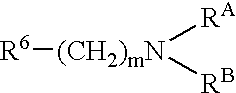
[(CH2)mN]([RA])([RB])[R6]
